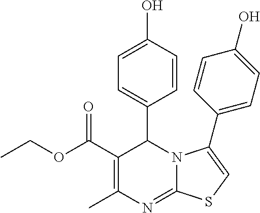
C1(C(OCC)=O)=C(C)N=C2N(C1C1=CC=C(O)C=C1)C(C1=CC=C(O)C=C1)=CS2
